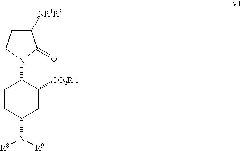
C1CC(N([R8])[R9])CC([CO2R4])C1N1CCC([NR1R2])C1=O
